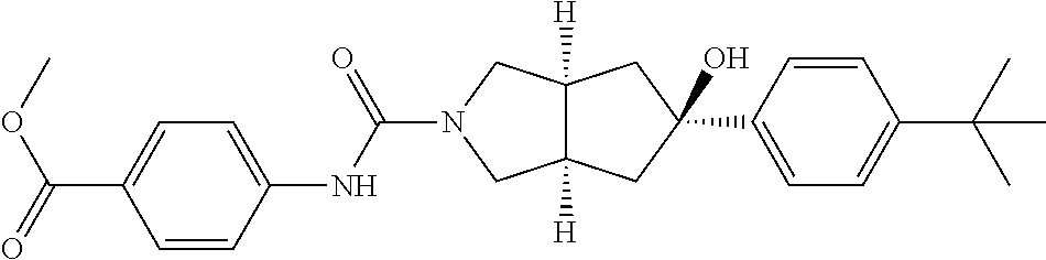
C1=CC(NC(=O)N2CC3([H])C([H])(C2)CC(O)(C2=CC=C(C(C)(C)C)C=C2)C3)=CC=C1C(=O)OC
